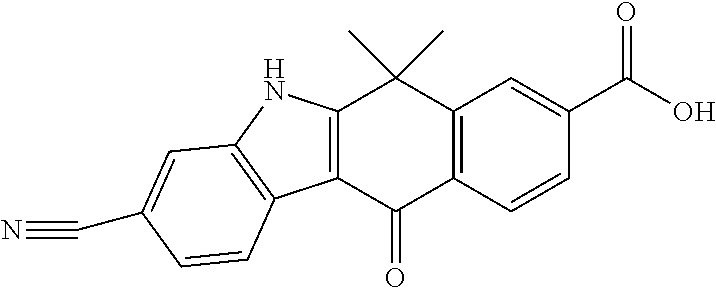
C12=C(C(=O)C3=C(C1(C)C)C=C(C(O)=O)C=C3)C1=C(N2)C=C(C#N)C=C1
